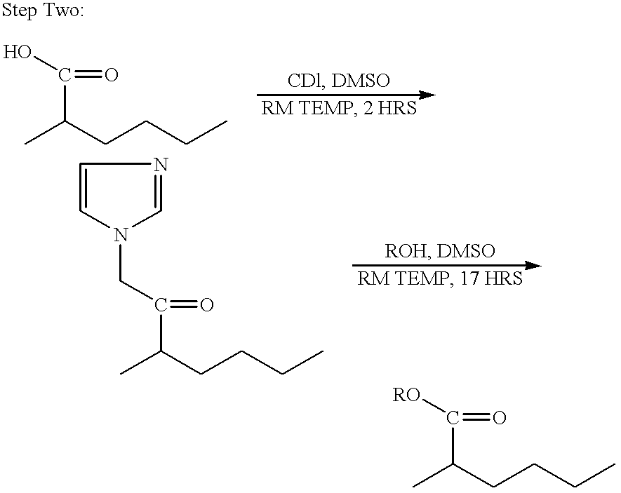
CC(CCCC)C(=O)O.C1=NC=CN1CC(=O)C(C)CCCC.CC(CCCC)C([RO])=O
